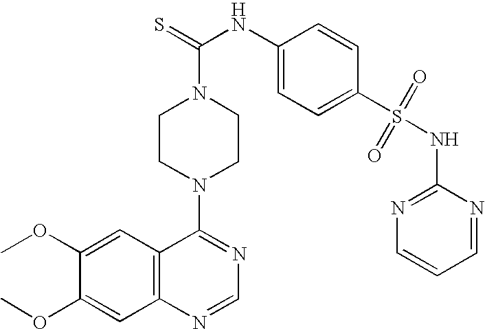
C12=C(N=CN=C1N1CCN(C(NC3=CC=C(S(NC4=NC=CC=N4)(=O)=O)C=C3)=S)CC1)C=C(OC)C(OC)=C2
